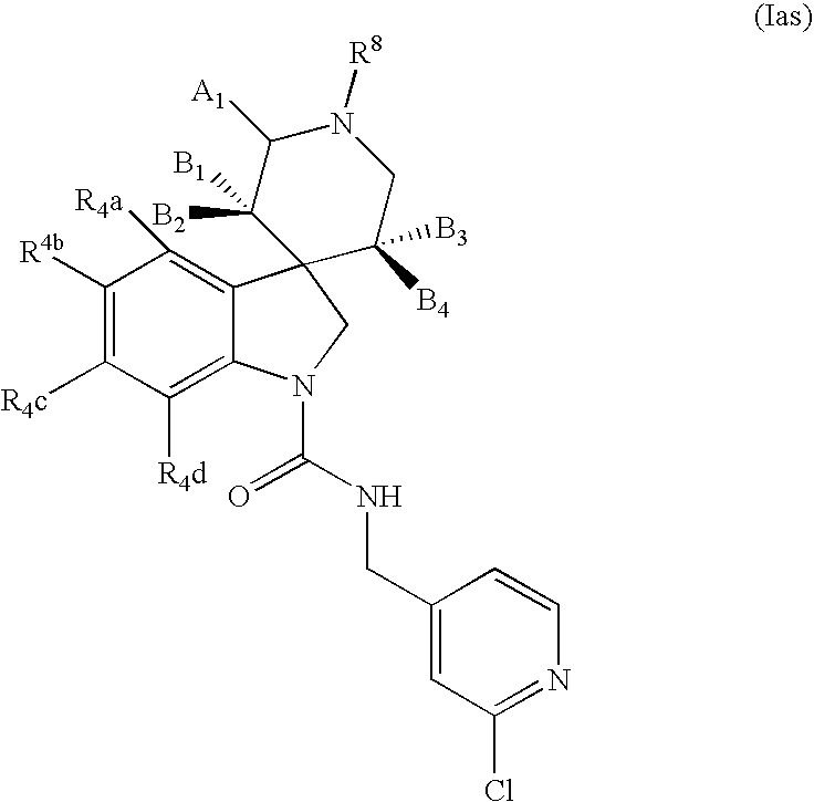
C1([R4b])=C([R4c])C([R4d])=C2C(=C1[R4a])C1(CN2C(NCC2=CC(Cl)=NC=C2)=O)C([B4])([B3])CN([R8])C([A1])C1([B1])[B2]
